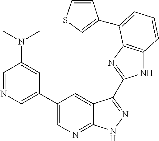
N1C2=C(N=C1C1=NNC3=NC=C(C4=CN=CC(N(C)C)=C4)C=C31)C(C1=CSC=C1)=CC=C2
